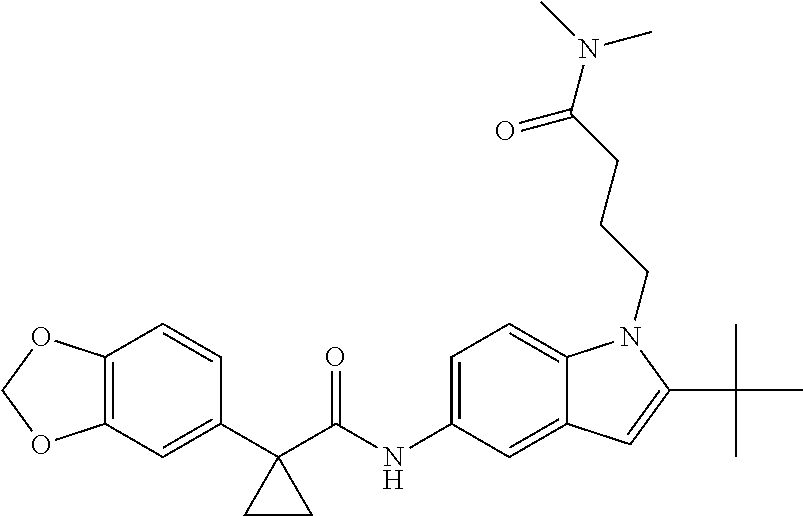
C1(C2(C(NC3=CC=C4C(=C3)C=C(C(C)(C)C)N4CCCC(N(C)C)=O)=O)CC2)=CC2=C(C=C1)OCO2
